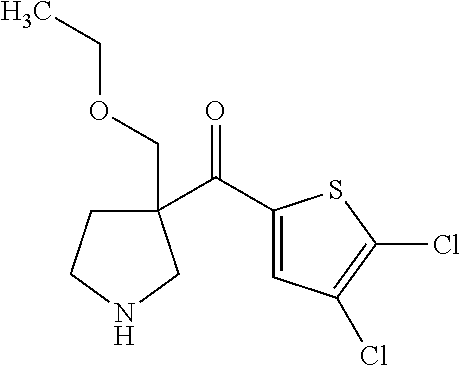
C1(C(C2=CC(Cl)=C(Cl)S2)=O)(COCC)CCNC1
